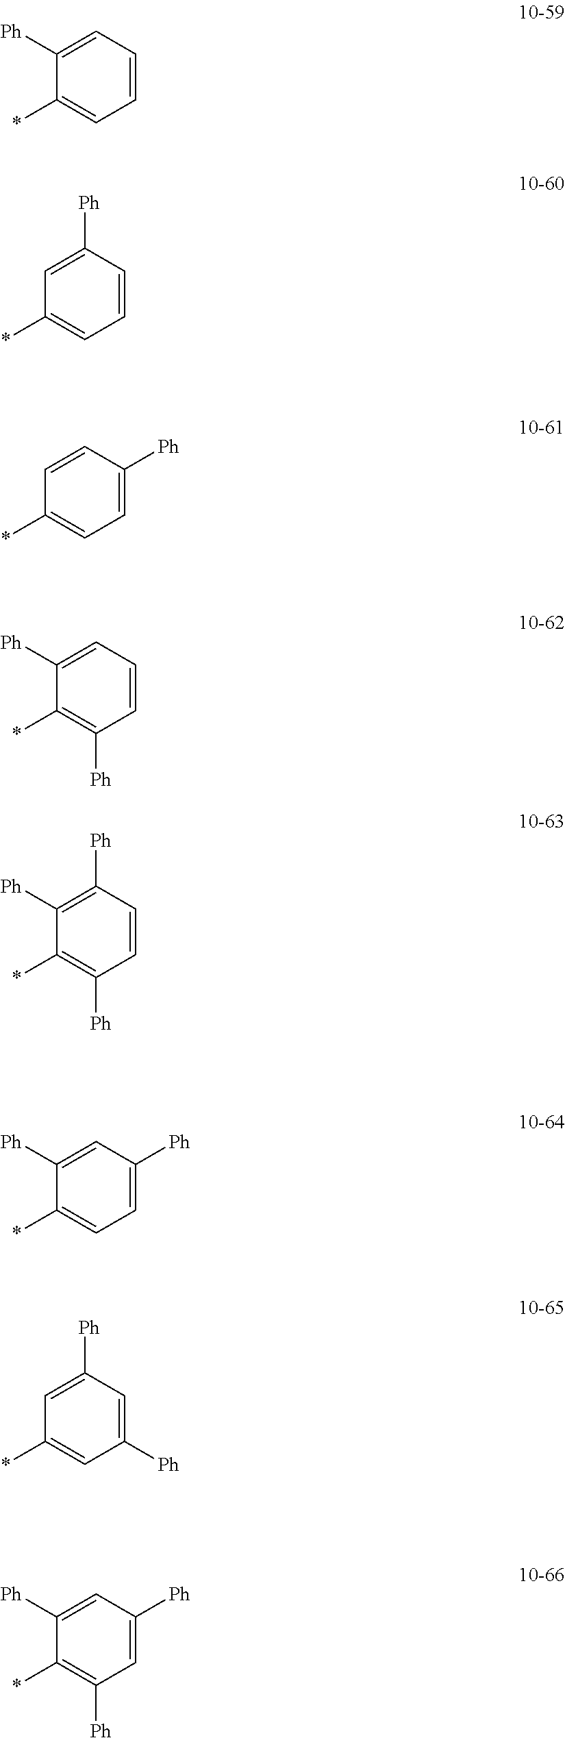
C1(*)=CC=CC=C1[Ph].C1(*)=CC=CC([Ph])=C1.C1(*)=CC=C([Ph])C=C1.C1(*)=C([Ph])C=CC=C1[Ph].C1(*)=CC=C([Ph])C=C1[Ph].C1(*)=CC([Ph])=CC([Ph])=C1.C1(*)=C([Ph])C=C([Ph])C=C1[Ph].C1(*)=C([Ph])C=CC([Ph])=C1[Ph]
